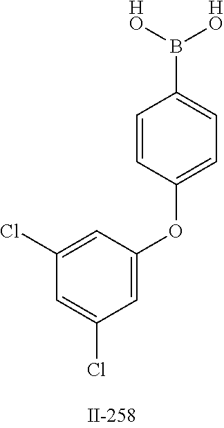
C1(Cl)=CC(OC2=CC=C(B([HO])[HO])C=C2)=CC(Cl)=C1
